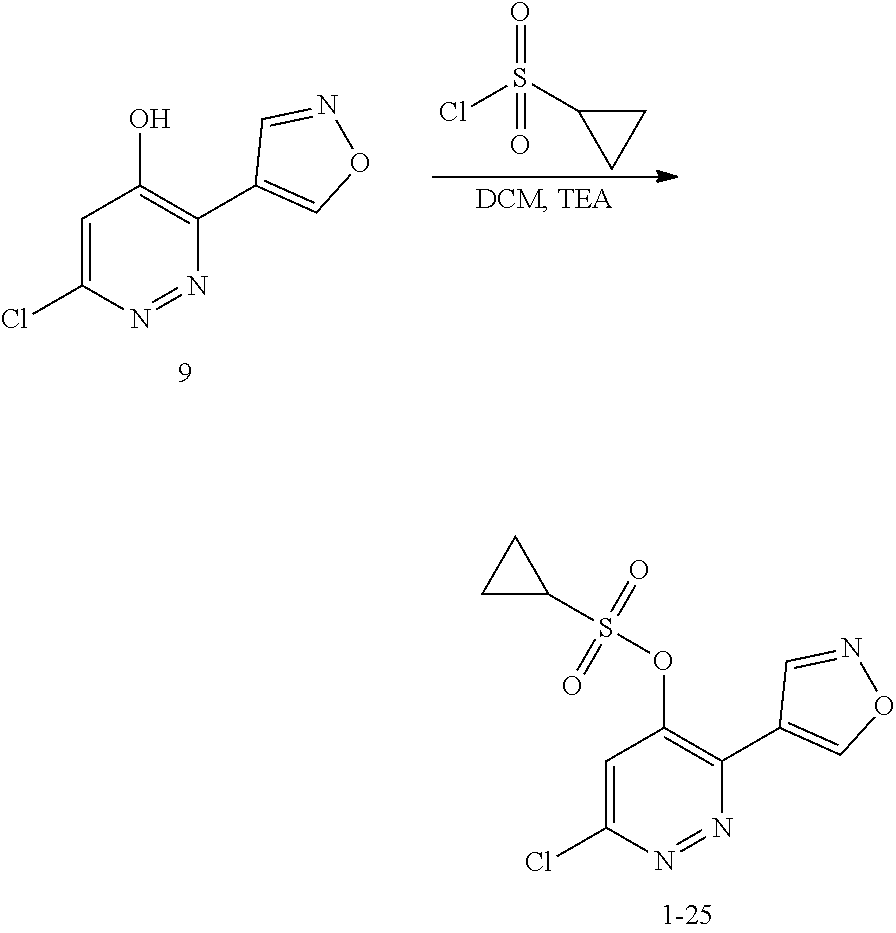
S(=O)(=O)(OC1=C(C2=CON=C2)N=NC(Cl)=C1)C1CC1.S(C1CC1)(=O)(=O)Cl.C1=NOC=C1C1=C(O)C=C(Cl)N=N1
